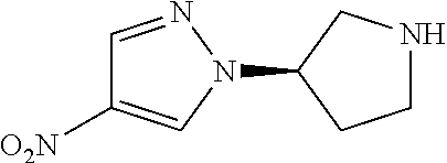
C1=NN(C2CCNC2)C=C1[O2N]
